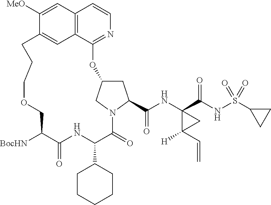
[BocHN]C1C(=O)NC(C2CCCCC2)C(=O)N2C(C(=O)NC3(C(=O)NS(C4CC4)(=O)=O)C(C=C)([H])C3)CC(C2)OC2=NC=CC3=C2C=C(C([MeO])=C3)CCCOC1
